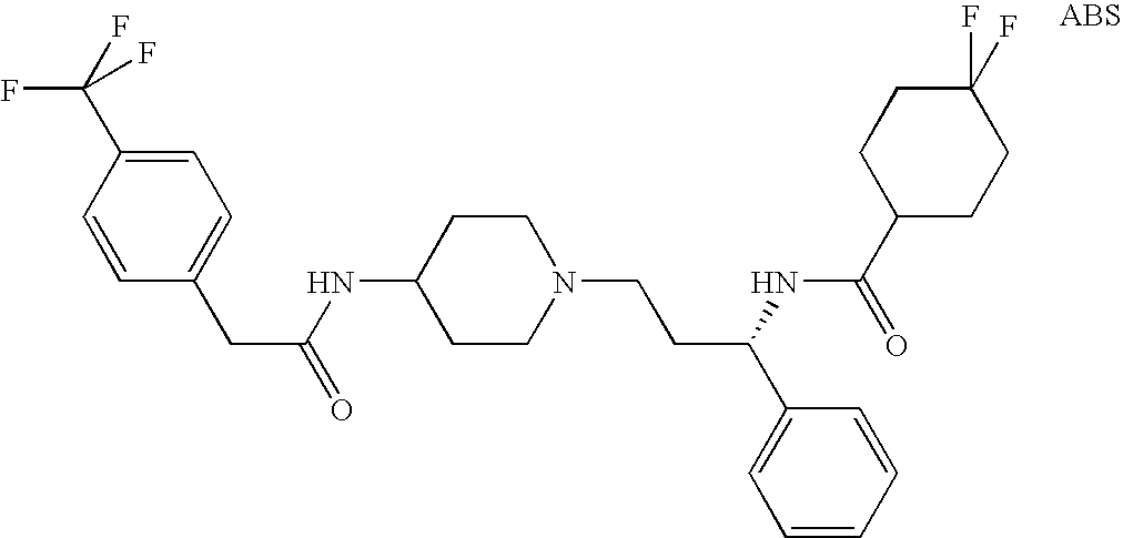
N(C1CCN(CCC(C2=CC=CC=C2)NC(C2CCC(F)(F)CC2)=O)CC1)C(CC1=CC=C(C(F)(F)F)C=C1)=O
